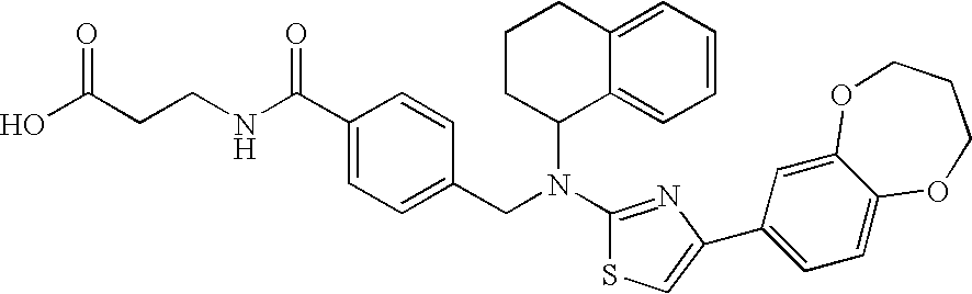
C(CCNC(C1=CC=C(CN(C2C3=CC=CC=C3CCC2)C2=NC(C3=CC=C4C(=C3)OCCCO4)=CS2)C=C1)=O)(O)=O
